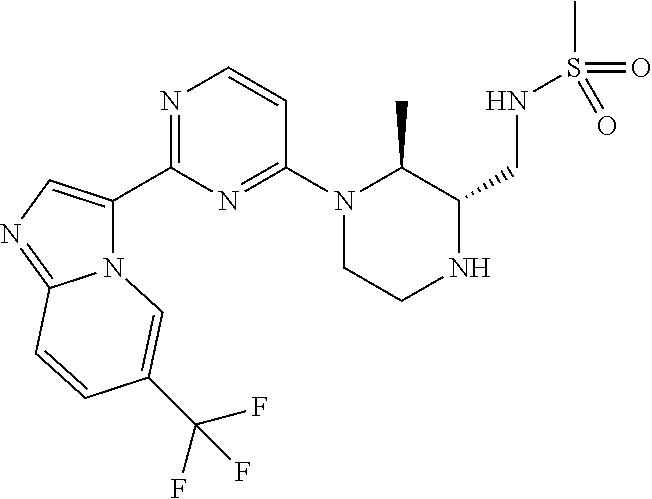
N12C(C3=NC=CC(N4CCNC(CNS(C)(=O)=O)C4C)=N3)=CN=C1C=CC(C(F)(F)F)=C2
